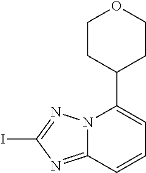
IC1=NN2C(=N1)C=CC=C2C1CCOCC1
